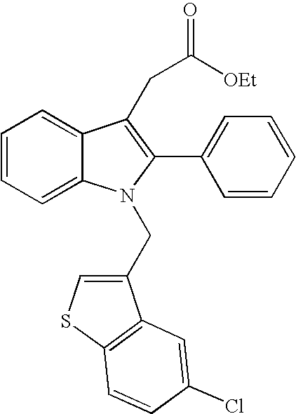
C1=CC=C2C(=C1)N(CC1=CSC3=C1C=C(Cl)C=C3)C(C1=CC=CC=C1)=C2CC([OEt])=O
